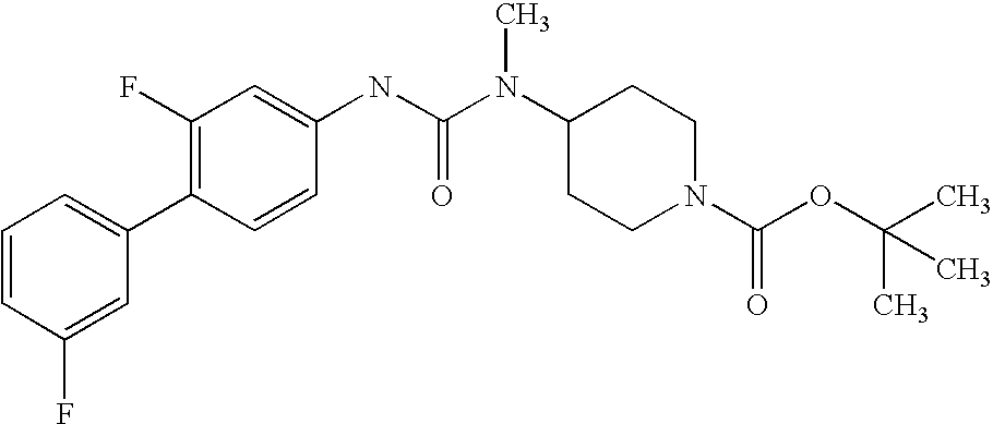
C1=CC(F)=CC(C2=C(F)C=C(NC(N(C3CCN(C(OC(C)(C)C)=O)CC3)C)=O)C=C2)=C1
